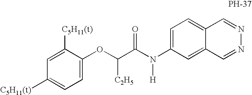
C1=C(N(C(C(OC2=CC=C([C5H11(t)])C=C2[C5H11(t)])[C2H5])=O)[H])C=C2C(=C1)C=NN=C2
